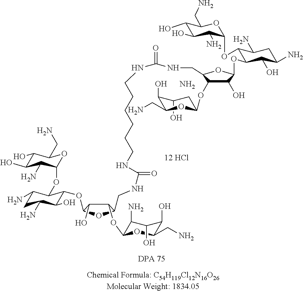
[12 HCl].C1(O)CC(OC2C(O)C(OC3C(O)C(N)CC(N)C3OC3C(N)C(O)C(O)C(CN)O3)OC2CNC(=O)NCCCCCCNC(NCC2C(OC3C(N)C(O)C(O)C(CN)O3)C(O)C(OC3C(O)C(N)CC(N)C3OC3C(N)C(O)C(O)C(CN)O3)O2)=O)OC(CN)C1O.N
